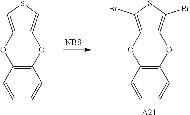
C12=CSC=C1OC1=C(O2)C=CC=C1.[NBS].C12=C(Br)SC(Br)=C1OC1=C(O2)C=CC=C1.[A21]
